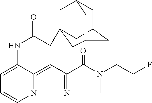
C(NC1=CC=CN2C1=CC(C(=O)N(CCF)C)=N2)(=O)CC12CC3CC(CC(C1)C3)C2
